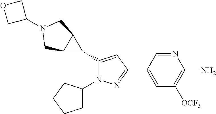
C1(C2C3C2CN(C2COC2)C3)=CC(C2=CC([OCF3])=C(N)N=C2)=NN1C1CCCC1
